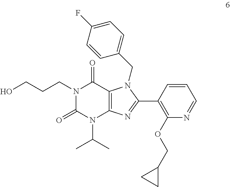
N1(CCCO)C(=O)N(C(C)C)C2=C(C1=O)N(CC1=CC=C(F)C=C1)C(C1=C(OCC3CC3)N=CC=C1)=N2
